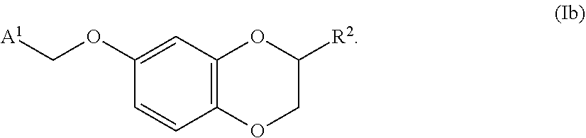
C1=C(OC[A1])C=CC2=C1OC([R2])CO2
